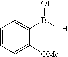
C1=CC=C([OMe])C(B(O)O)=C1
